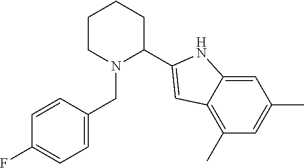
C1(F)=CC=C(CN2C(C3=CC4=C(C)C=C(C)C=C4N3)CCCC2)C=C1
